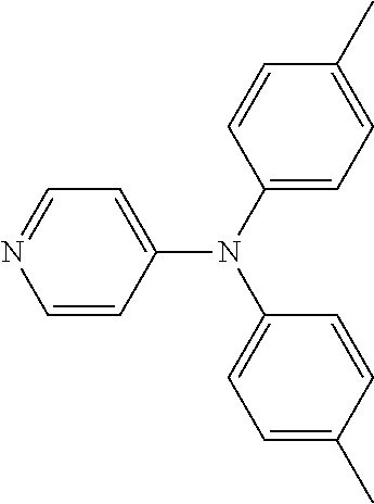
C1=CC(N(C2=CC=C(C)C=C2)C2=CC=C(C)C=C2)=CC=N1
